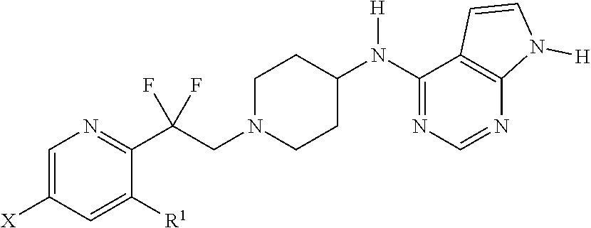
C1=C([X])C=C([R1])C(C(CN2CCC(N(C3=NC=NC4=C3C=CN4[H])[H])CC2)(F)F)=N1
